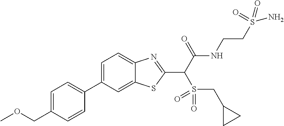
C1=C(C2=CC=C(COC)C=C2)C=C2C(=C1)N=C(C(C(NCCS(N)(=O)=O)=O)S(=O)(=O)CC1CC1)S2
